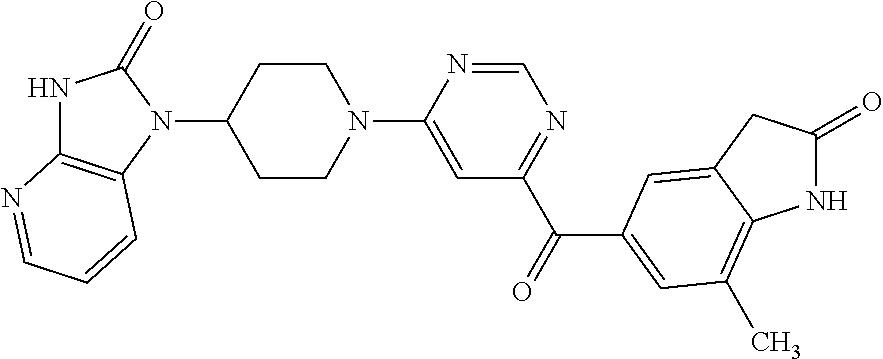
N1C2=C(C)C=C(C(C3=NC=NC(N4CCC(N5C6=C(NC5=O)N=CC=C6)CC4)=C3)=O)C=C2CC1=O
